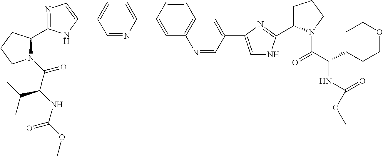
N1(C(C(NC(=O)OC)C(C)C)=O)C(C2=NC=C(C3=CC=C(C4=CC5=C(C=C4)C=C(C4=CNC(C6CCCN6C(C(NC(=O)OC)C6CCOCC6)=O)=N4)C=N5)N=C3)N2)CCC1
